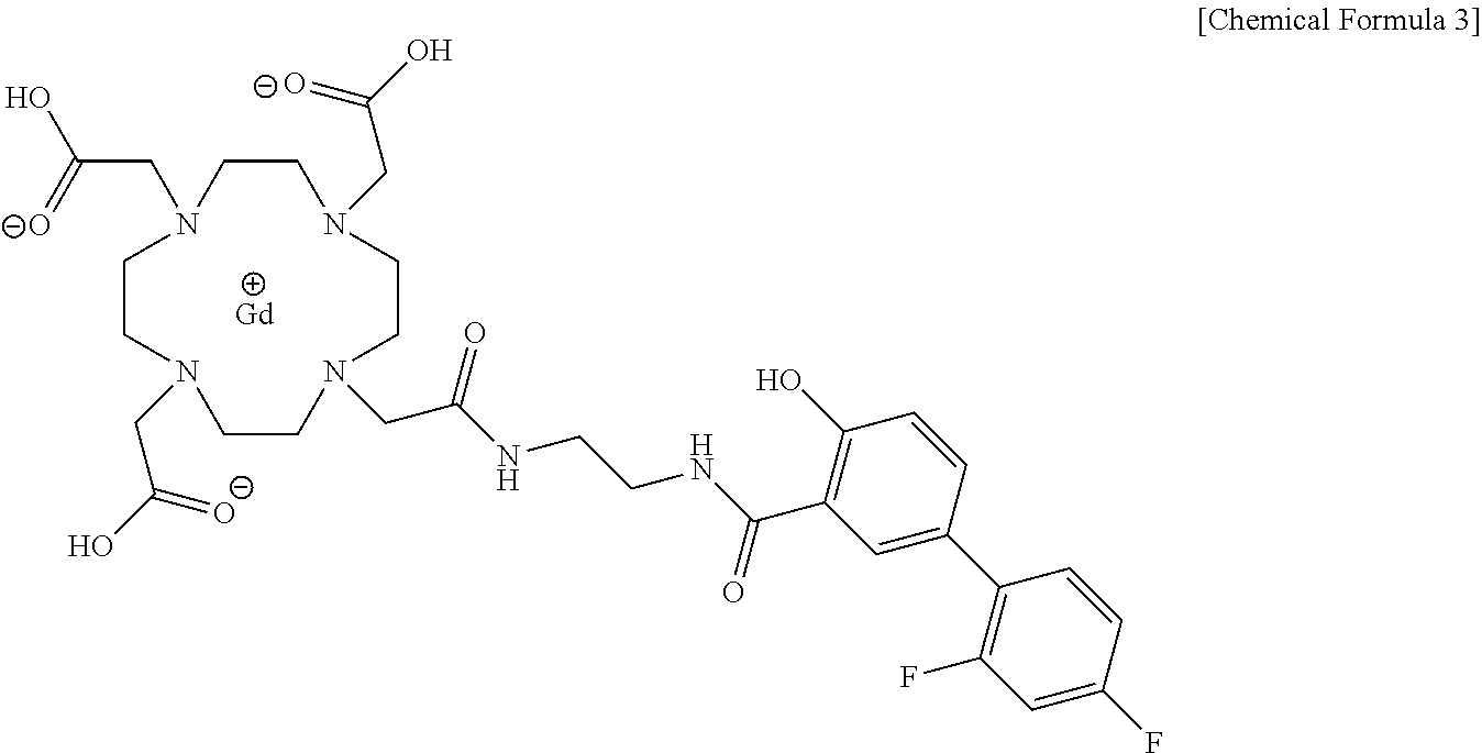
[Gd].C1CN(CC(=O)NCCNC(C2=C(O)C=CC(C3=C(F)C=C(F)C=C3)=C2)=O)CCN(CC(O)=[O-])CCN(CC(O)=[O-])CCN1CC(=[O-])O
